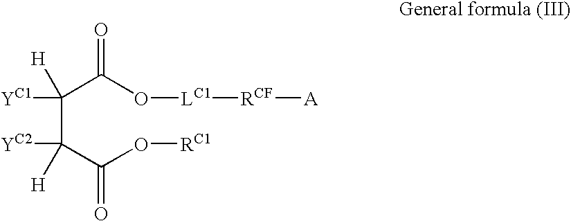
C(C(C(O[RC1])=O)([YC2])[H])(C(O[LC1][RCF][A])=O)([H])[YC1]
